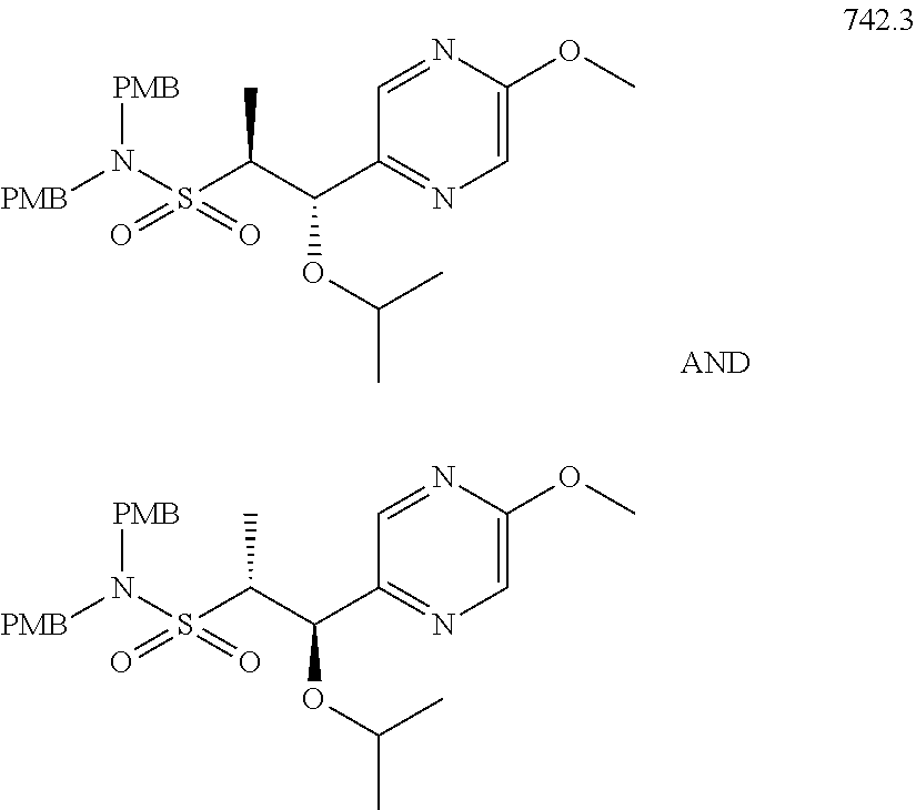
C1=NC(OC)=CN=C1C(OC(C)C)C(S(N([PMB])[PMB])(=O)=O)C.C1=NC(OC)=CN=C1C(OC(C)C)C(S(N([PMB])[PMB])(=O)=O)C
